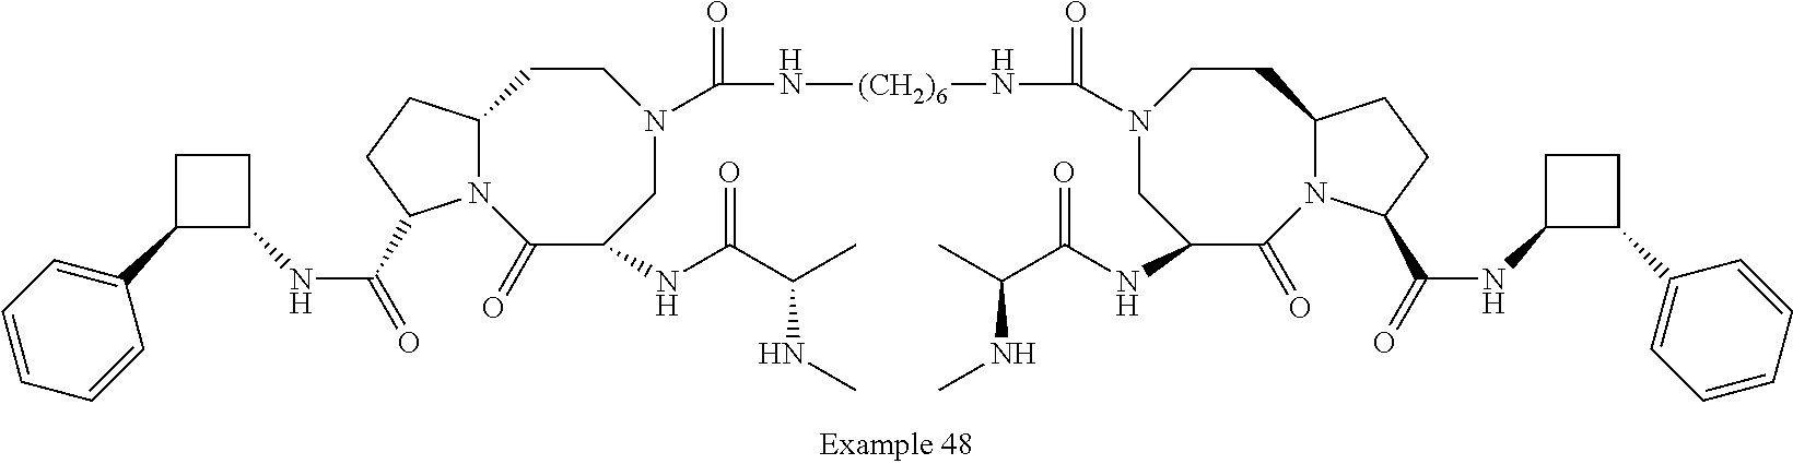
N(C(=O)C1N2C(CC1)CCN(C(=O)N[(CH2)6]NC(=O)N1CC(NC(C(C)NC)=O)C(=O)N3C(CC1)CCC3C(=O)NC1C(C3=CC=CC=C3)CC1)CC(NC(C(C)NC)=O)C2=O)C1CCC1C1=CC=CC=C1
